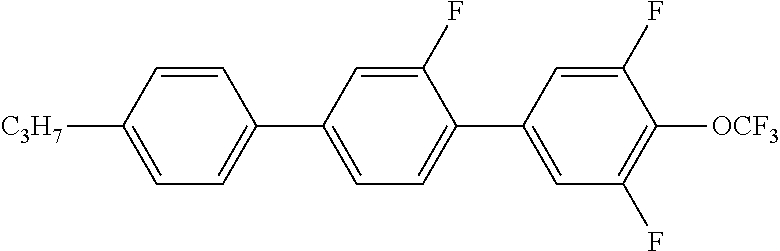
C1(C2=CC=C(C3=CC(F)=C([OCF3])C(F)=C3)C(F)=C2)=CC=C([C3H7])C=C1
